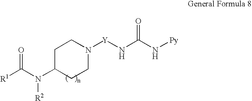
C1C(N(C([R1])=O)[R2])CCN([Y]NC(N[Py])=O)C1
